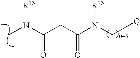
CN([R13])C(CC(N(C[Q])[R13])=O)=O
